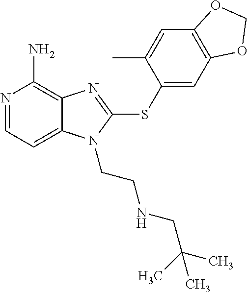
N1=CC=C2C(=C1N)N=C(SC1=CC3=C(C=C1C)OCO3)N2CCNCC(C)(C)C
